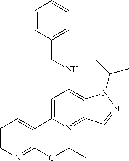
C1=CN=C(OCC)C(C2=CC(NCC3=CC=CC=C3)=C3C(=N2)C=NN3C(C)C)=C1
